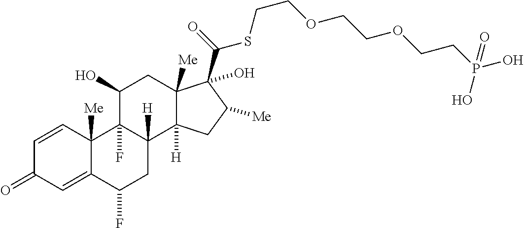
C12([Me])C(=CC(=O)C=C1)C(F)CC1([H])C2(F)C(O)CC2([Me])C1([H])CC([Me])C2(C(=O)SCCOCCOCCP(=O)(O)O)O
